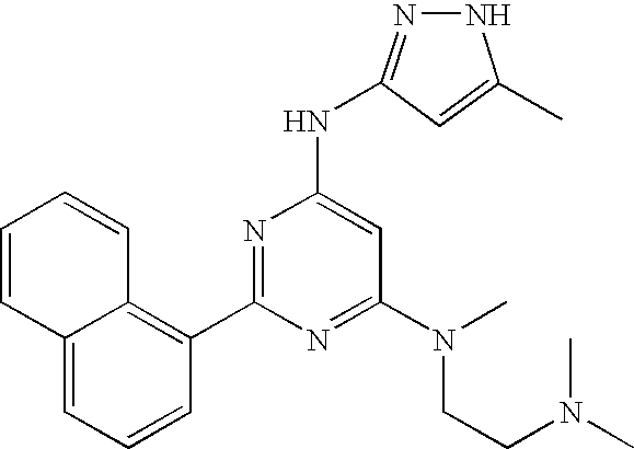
C1(C2=NC(NC3=NNC(C)=C3)=CC(N(CCN(C)C)C)=N2)=C2C(=CC=C1)C=CC=C2
